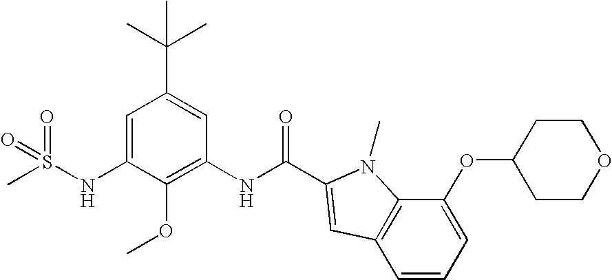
CS(NC1=CC(C(C)(C)C)=CC(NC(=O)C2=CC3=C(C(OC4CCOCC4)=CC=C3)N2C)=C1OC)(=O)=O
